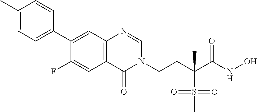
C1=NC2=C(C=C(F)C(C3=CC=C(C)C=C3)=C2)C(=O)N1CCC(S(C)(=O)=O)(C)C(=O)NO
